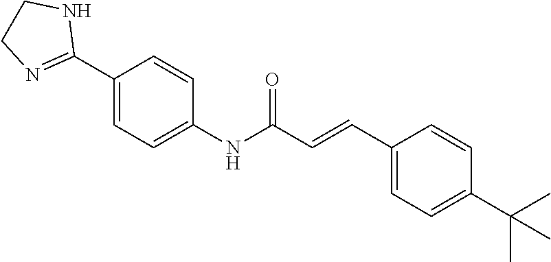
C1(C2=NCCN2)=CC=C(NC(C=CC2=CC=C(C(C)(C)C)C=C2)=O)C=C1
